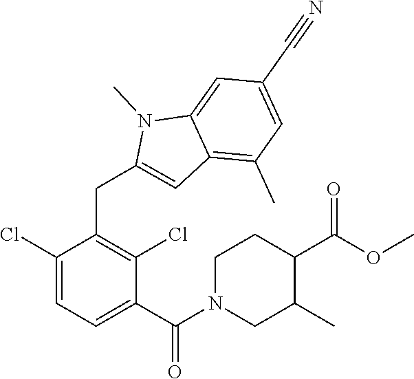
C1(Cl)=CC=C(C(=O)N2CC(C)C(C(=O)OC)CC2)C(Cl)=C1CC1=CC2=C(C)C=C(C#N)C=C2N1C
